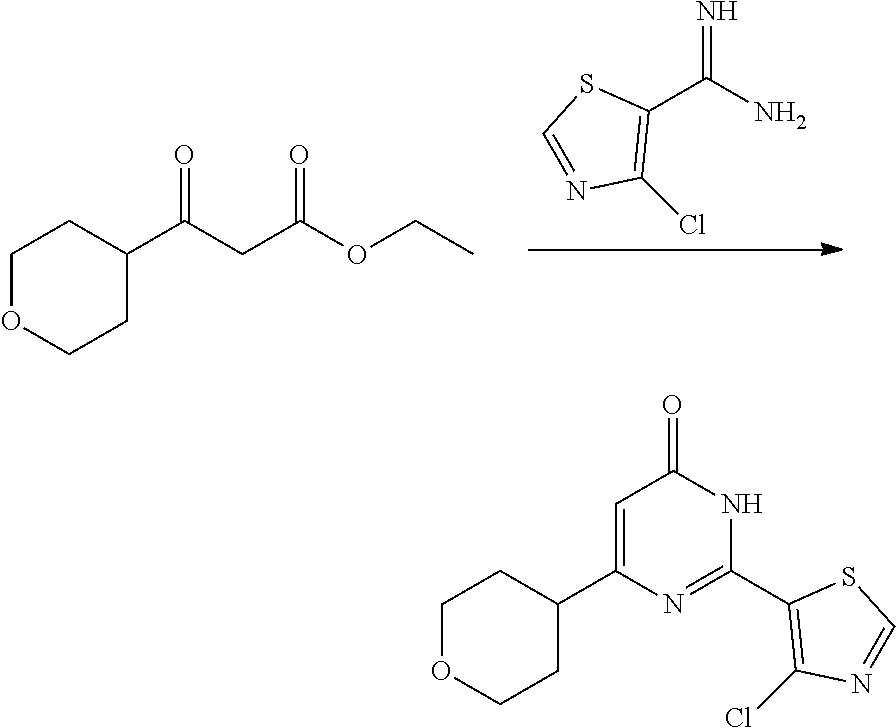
N=C(N)C1=C(Cl)N=CS1.C(C1CCOCC1)(CC(OCC)=O)=O.C1=C(C2CCOCC2)N=C(C2=C(Cl)N=CS2)NC1=O
